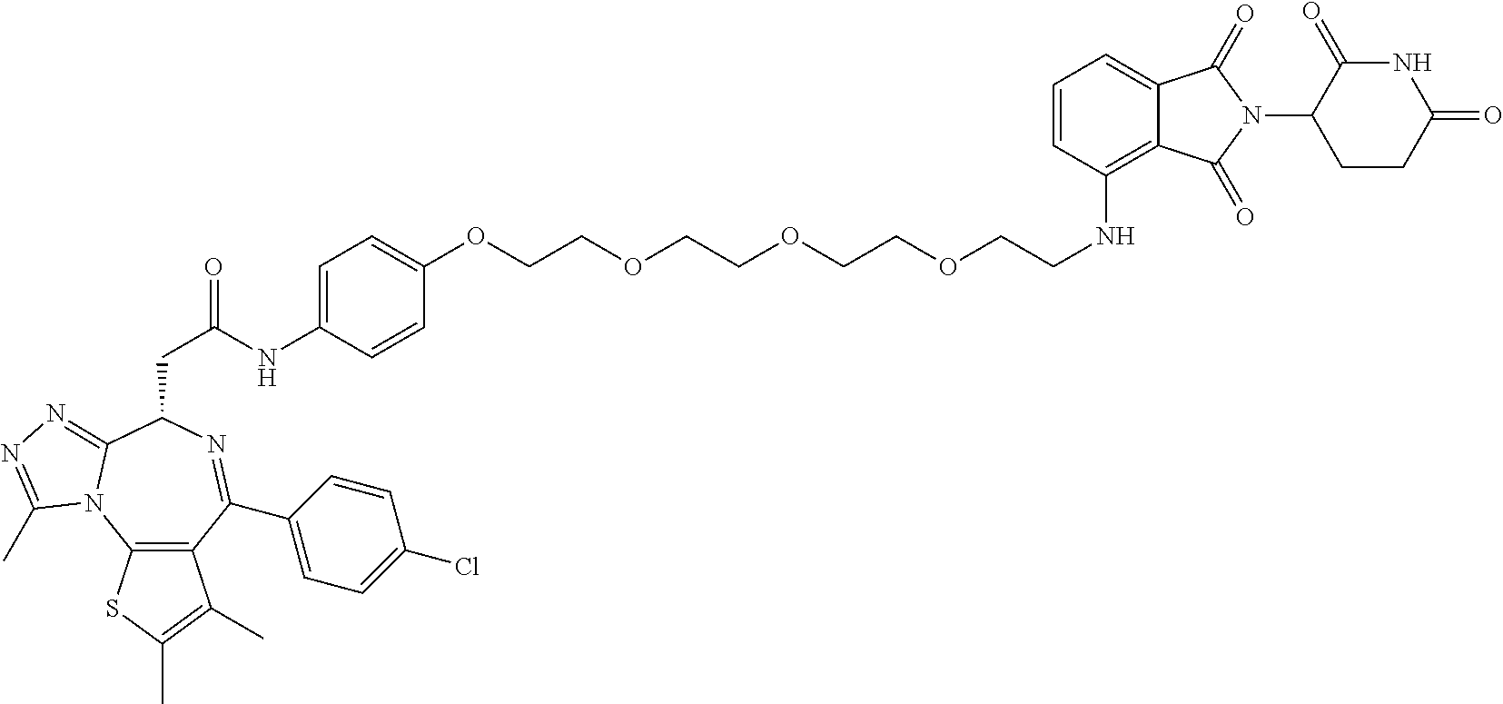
C1=C(OCCOCCOCCOCCNC2=C3C(=CC=C2)C(=O)N(C2CCC(=O)NC2=O)C3=O)C=CC(NC(CC2C3=NN=C(C)N3C3=C(C(C4=CC=C(Cl)C=C4)=N2)C(C)=C(C)S3)=O)=C1
